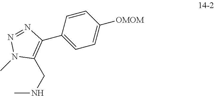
C1(C2=CC=C([OMOM])C=C2)=C(CNC)N(C)N=N1
